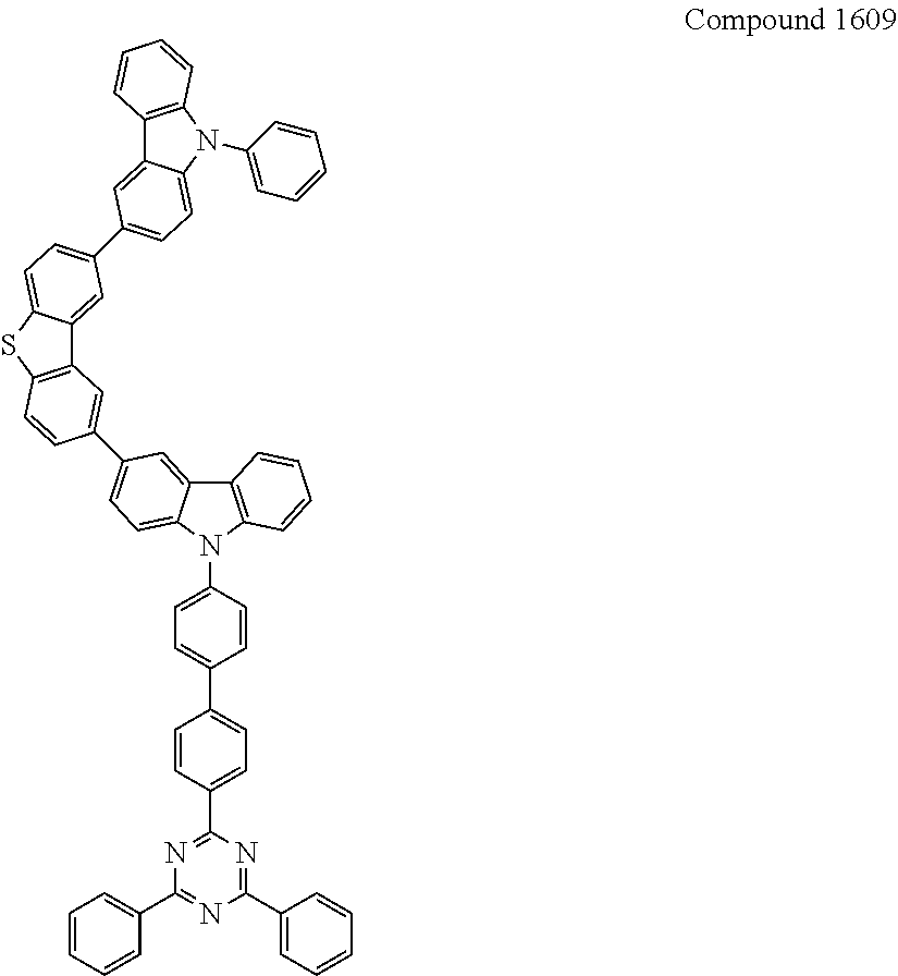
C1(C2=CC=C(C3=NC(C4=CC=CC=C4)=NC(C4=CC=CC=C4)=N3)C=C2)=CC=C(N2C3=C(C4=CC(C5=CC6=C(SC7=CC=C(C8=CC=C9C(=C8)C8=C(N9C9=CC=CC=C9)C=CC=C8)C=C67)C=C5)=CC=C24)C=CC=C3)C=C1
